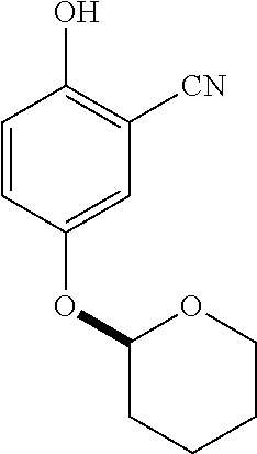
C1=CC(OC2CCCCO2)=CC([CN])=C1O
